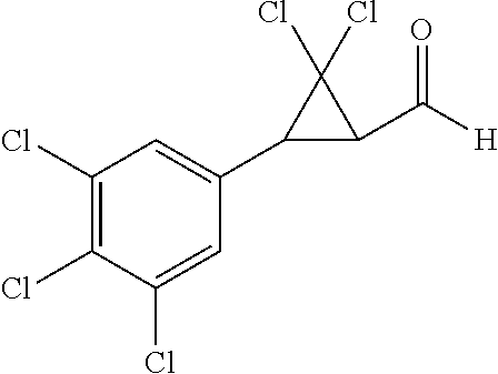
C1(C2=CC(Cl)=C(Cl)C(Cl)=C2)C(C([H])=O)C1(Cl)Cl
